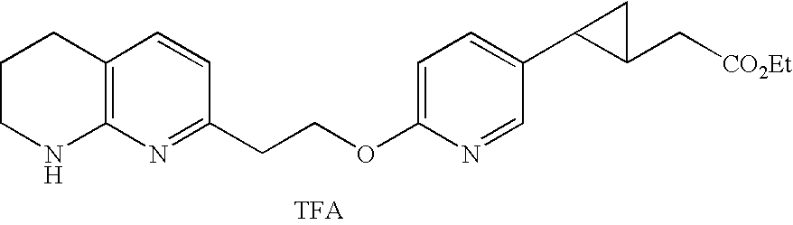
C1CNC2=C(C1)C=CC(CCOC1=CC=C(C3C(C[CO2Et])C3)C=N1)=N2
